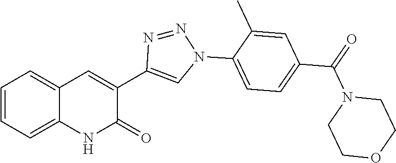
C1=CC=C2C(=C1)C=C(C1=CN(C3=CC=C(C(=O)N4CCOCC4)C=C3C)N=N1)C(=O)N2
